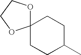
C12(OCCO1)CCC(C)CC2
